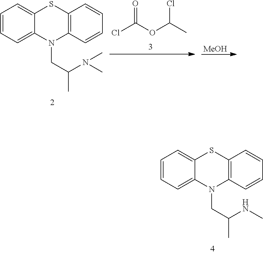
C1=CC=C2C(=C1)SC1=C(N2CC(C)NC)C=CC=C1.C1=CC=C2C(=C1)SC1=C(N2CC(C)N(C)C)C=CC=C1.ClC(OC(C)Cl)=O.[MeOH]
